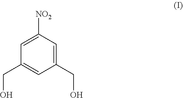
C1=C([NO2])C=C(CO)C=C1CO
